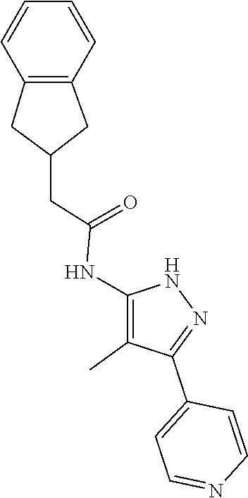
N1C(NC(=O)CC2CC3=C(C2)C=CC=C3)=C(C)C(C2=CC=NC=C2)=N1
